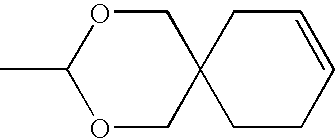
CC1OCC2(CO1)CC=CCC2
